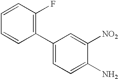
C1(C2=CC=C(N)C([NO2])=C2)=C(F)C=CC=C1
